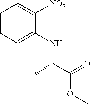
O(C)C(C(NC1=CC=CC=C1[NO2])C)=O
